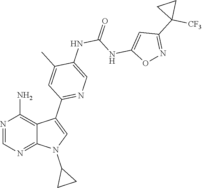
N1=CN=C2C(=C1N)C(C1=NC=C(NC(=O)NC3=CC(C4([CF3])CC4)=NO3)C(C)=C1)=CN2C1CC1
